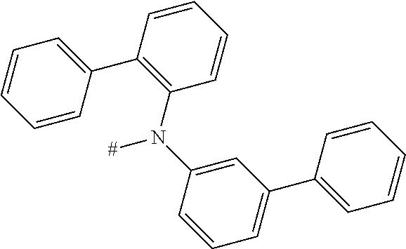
C1=CC(C2=C(N(C3=CC(C4=CC=CC=C4)=CC=C3)[#])C=CC=C2)=CC=C1
